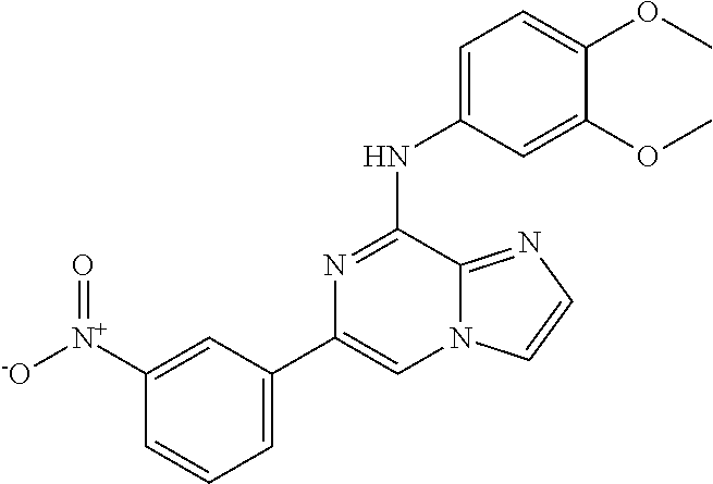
C1([N+]([-O])=O)=CC(C2=CN3C(=NC=C3)C(NC3=CC=C(OC)C(OC)=C3)=N2)=CC=C1
